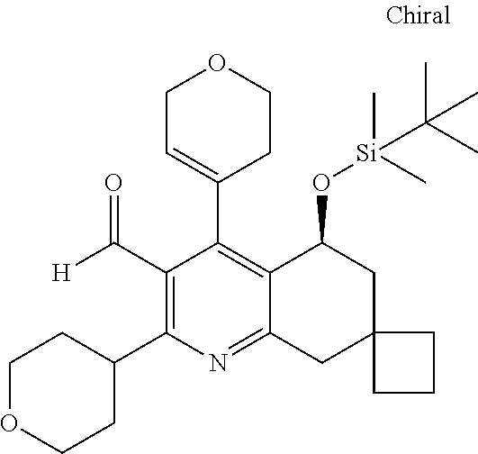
C1(C(=O)[H])=C(C2CCOCC2)N=C2C(=C1C1=CCOCC1)C(O[Si](C)(C)C(C)(C)C)CC1(C2)CCC1
